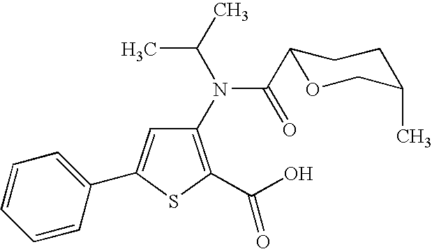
C1(N(C(C2OCC(C)CC2)=O)C(C)C)=C(C(O)=O)SC(C2=CC=CC=C2)=C1
